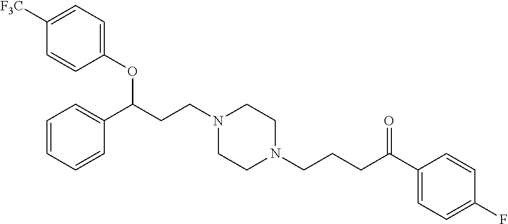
C1(OC(CCN2CCN(CCCC(C3=CC=C(F)C=C3)=O)CC2)C2=CC=CC=C2)=CC=C([F3C])C=C1
